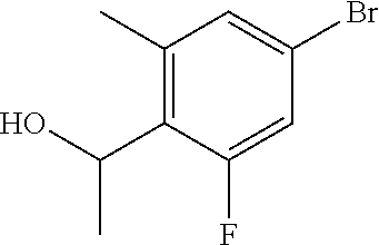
BrC1=CC(C)=C(C(O)C)C(F)=C1
